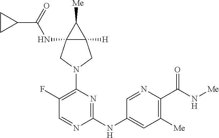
C12(NC(C3CC3)=O)C([H])(C1[Me])CN(C1=C(F)C=NC(NC3=CC([Me])=C(C(=O)N[Me])N=C3)=N1)C2
